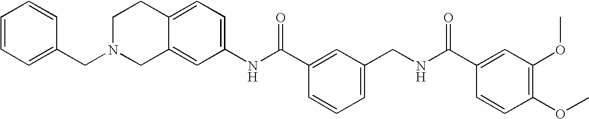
C1(NC(C2=CC(CNC(C3=CC(OC)=C(OC)C=C3)=O)=CC=C2)=O)=CC=C2C(=C1)CN(CC1=CC=CC=C1)CC2
